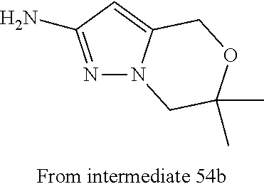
N1=C(N)C=C2N1CC(C)(C)OC2
